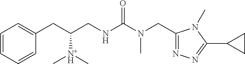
C1=CC=CC(CC(CNC(N(CC2=NN=C(C3CC3)N2C)C)=O)[N+H](C)C)=C1
